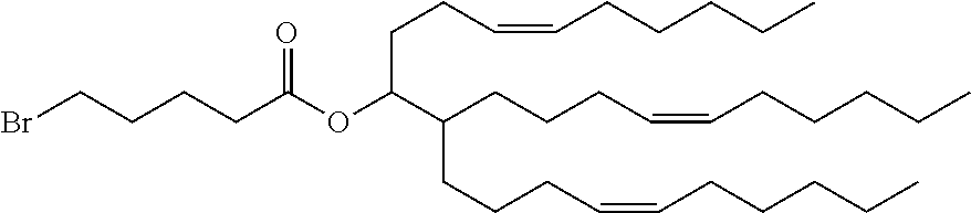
BrCCCCC(OC(CCC=CCCCCC)C(CCCC=CCCCCC)CCCC=CCCCCC)=O
